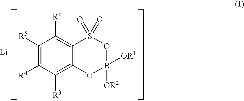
C1([R5])=C([R4])C([R3])=C2C(=C1[R6])S(=O)(=O)OB([OR2])([OR1])O2.[Li]
